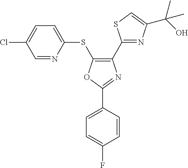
C1=NC(SC2=C(C3=NC(C(O)(C)C)=CS3)N=C(C3=CC=C(F)C=C3)O2)=CC=C1Cl
